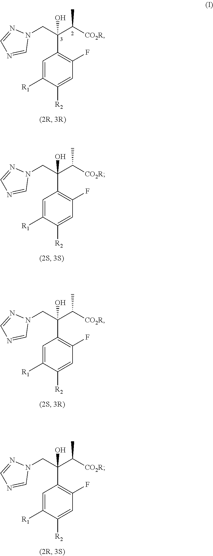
C1=C([R1])C([R2])=CC(F)=C1C(CN1N=CN=C1)(C([CO2R])C)O.C1=C([R1])C([R2])=CC(F)=C1C(CN1N=CN=C1)(C([CO2R])C)O.C1=C([R1])C([R2])=CC(F)=C1C(CN1N=CN=C1)(C([CO2R])C)O.C1=C([R1])C([R2])=CC(F)=C1C(CN1N=CN=C1)(C([CO2R])C)O
